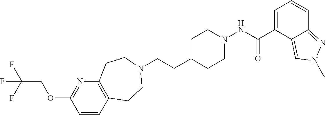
C(CC1CCN(NC(C2=CC=CC3=NN(C)C=C23)=O)CC1)N1CCC2=C(N=C(OCC(F)(F)F)C=C2)CC1
